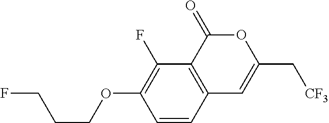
C1=CC2=C(C(F)=C1OCCCF)C(=O)OC(C[CF3])=C2
